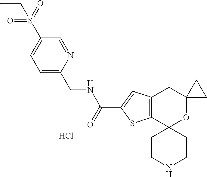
C1CNCCC12OC1(CC3=C2SC(C(=O)NCC2=CC=C(S(=O)(=O)CC)C=N2)=C3)CC1.Cl
